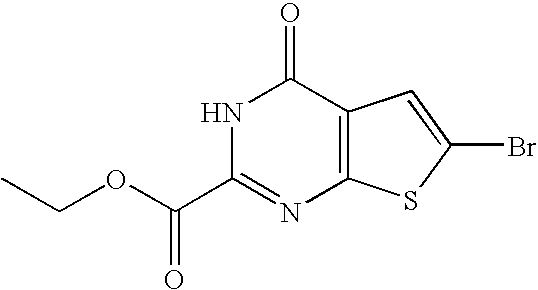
C12=C(SC(Br)=C1)N=C(C(OCC)=O)NC2=O
